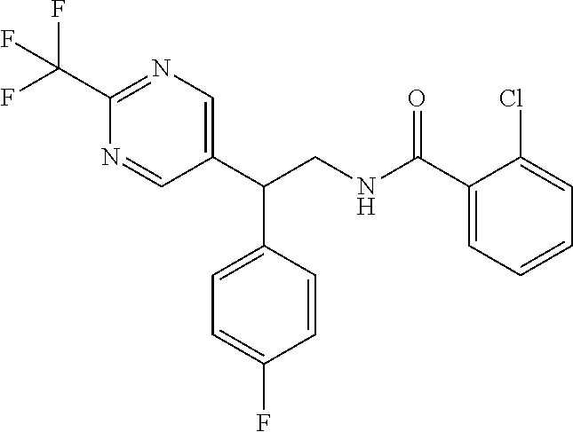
C1(C(CNC(C2=CC=CC=C2Cl)=O)C2=CC=C(F)C=C2)=CN=C(C(F)(F)F)N=C1
